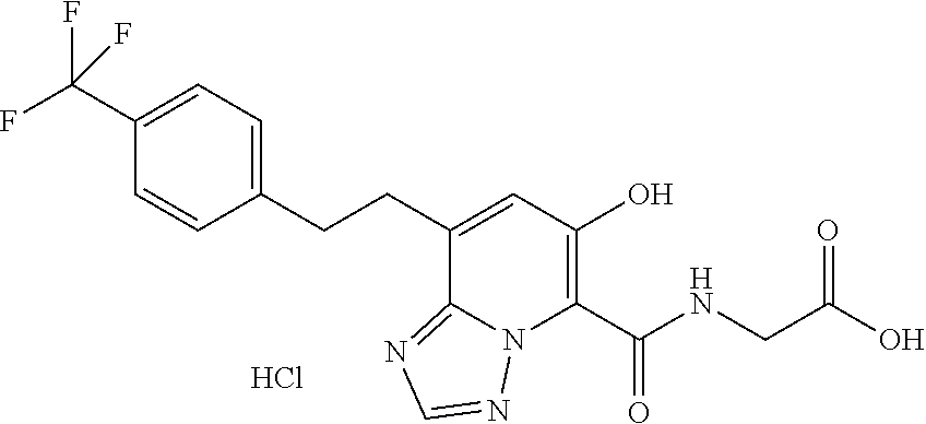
C(C1=CC(O)=C(C(NCC(O)=O)=O)N2C1=NC=N2)CC1=CC=C(C(F)(F)F)C=C1.Cl
